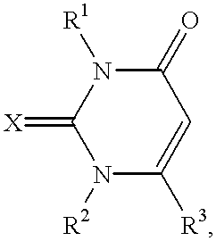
N1([R1])C(=[X])N([R2])C([R3])=CC1=O
